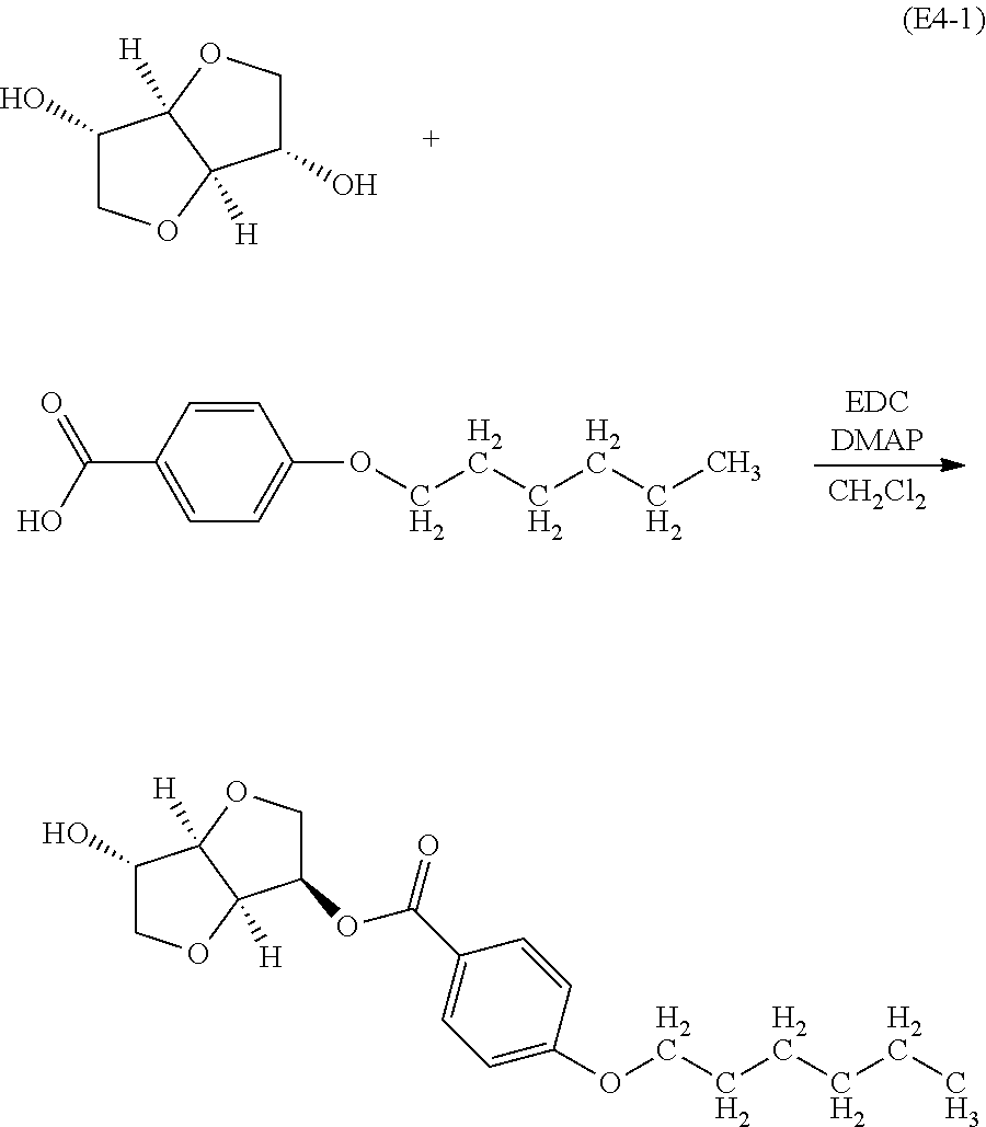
OC1COC2([H])C1([H])OCC2O.[EDCDMAP].[CH2Cl2].C1(OCCCCCC)=CC=C(C(O)=O)C=C1.OC1COC2([H])C1([H])OCC2OC(=O)C1=CC=C(OCCCCCC)C=C1
